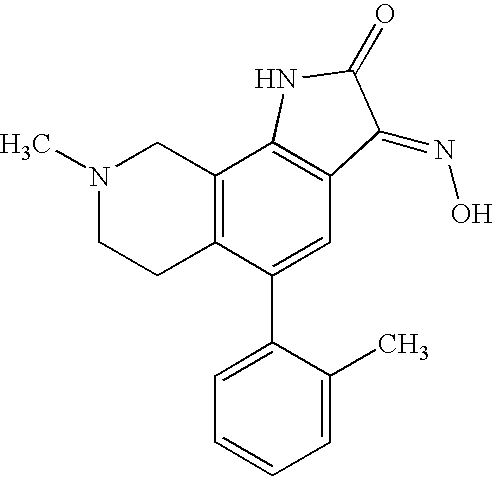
N1(C)CCC2=C(C1)C1=C(C=C2C2=CC=CC=C2C)C(=NO)C(=O)N1
